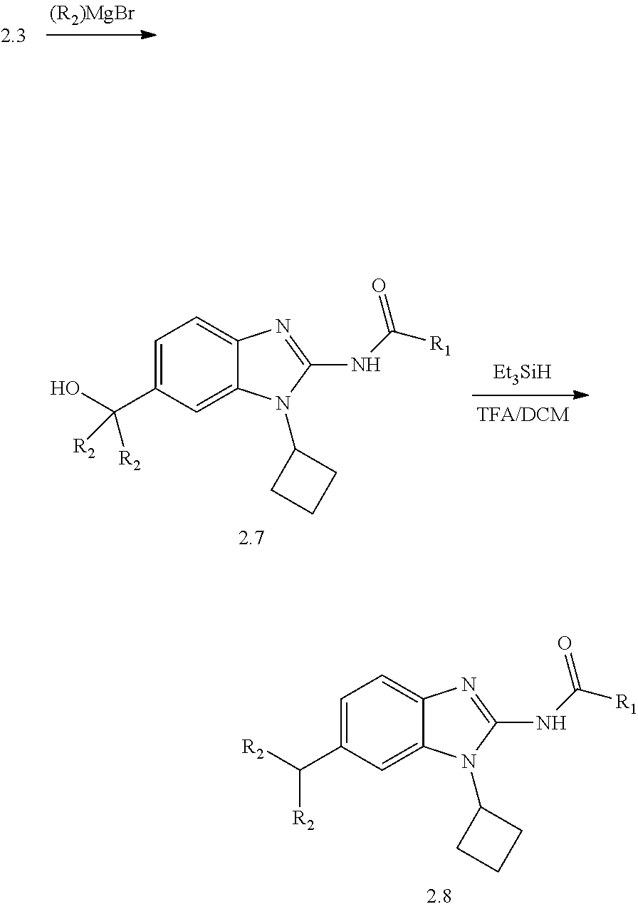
[Et3SiH].C1=C2C(=CC=C1C(O)([R2])[R2])N=C(NC([R1])=O)N2C1CCC1.C1=C2C(=CC=C1C([R2])[R2])N=C(NC([R1])=O)N2C1CCC1
